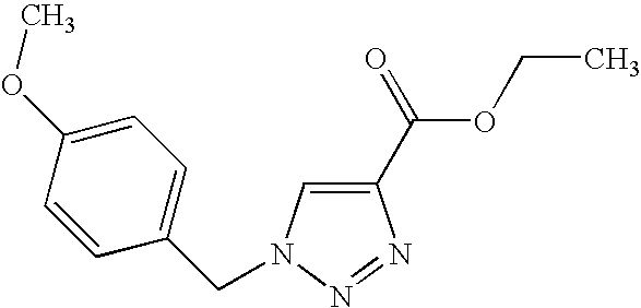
C1(CN2C=C(C(=O)OCC)N=N2)=CC=C(OC)C=C1
